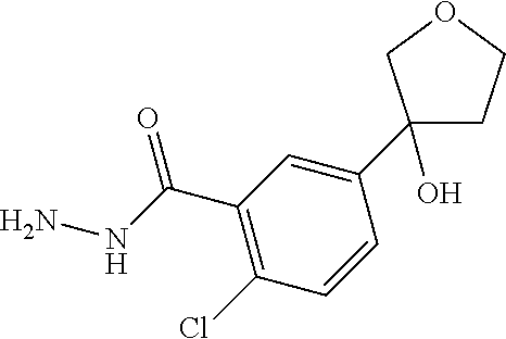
C1(C(NN)=O)=C(Cl)C=CC(C2(O)CCOC2)=C1
